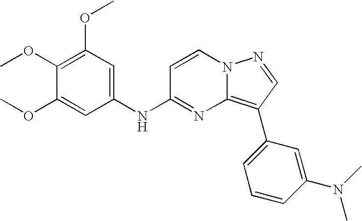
C1(NC2=NC3=C(C4=CC=CC(N(C)C)=C4)C=NN3C=C2)=CC(OC)=C(OC)C(OC)=C1
